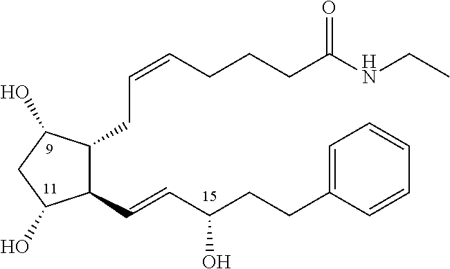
C1(C=CC(O)CCC2=CC=CC=C2)C(CC=CCCCC(NCC)=O)C(O)CC1O
